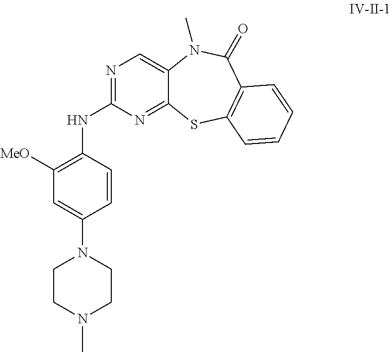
N1=C(NC2=C([MeO])C=C(N3CCN(C)CC3)C=C2)N=C2C(=C1)N(C)C(=O)C1=C(S2)C=CC=C1
